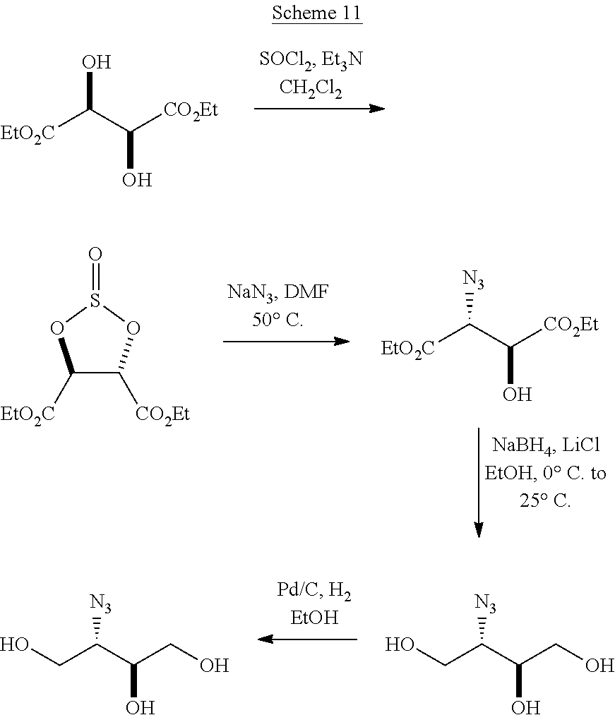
[EtO2C]C(C([CO2Et])O)O.O=S1OC([EtO2C])C([CO2Et])O1.[N3]C([EtO2C])C([CO2Et])O.[N3]C(CO)C(CO)O.[N3]C(CO)C(CO)O
